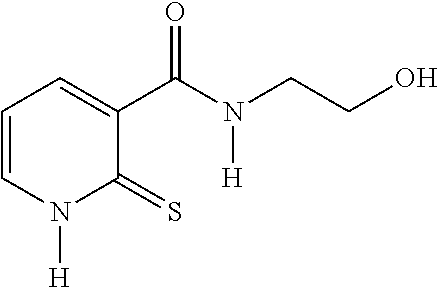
C1=CN([H])C(=S)C(C(N([H])CCO)=O)=C1
